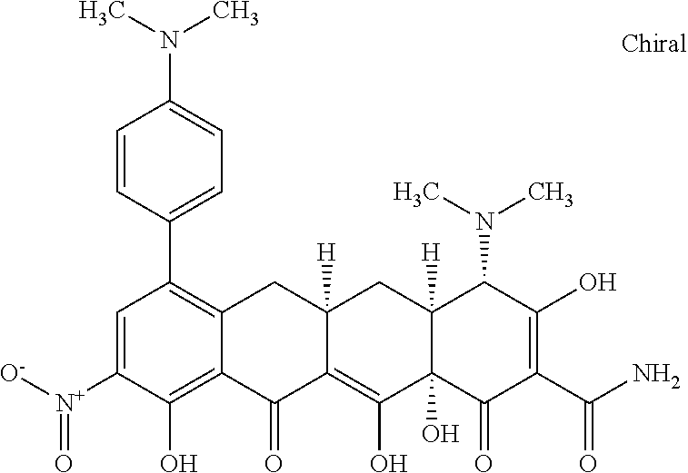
C1=C([N+]([O-])=O)C(O)=C2C(=C1C1=CC=C(N(C)C)C=C1)CC1([H])C(=C(O)C3(O)C([H])(C1)C(N(C)C)C(O)=C(C(N)=O)C3=O)C2=O
